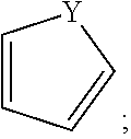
C1=CC=C[Y]1
